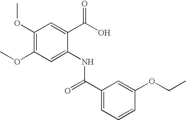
C1(C(NC2=CC(OC)=C(OC)C=C2C(=O)O)=O)=CC=CC(OCC)=C1
